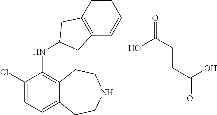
C1(Cl)=CC=C2C(=C1NC1CC3=C(C=CC=C3)C1)CCNCC2.OC(CCC(=O)O)=O
